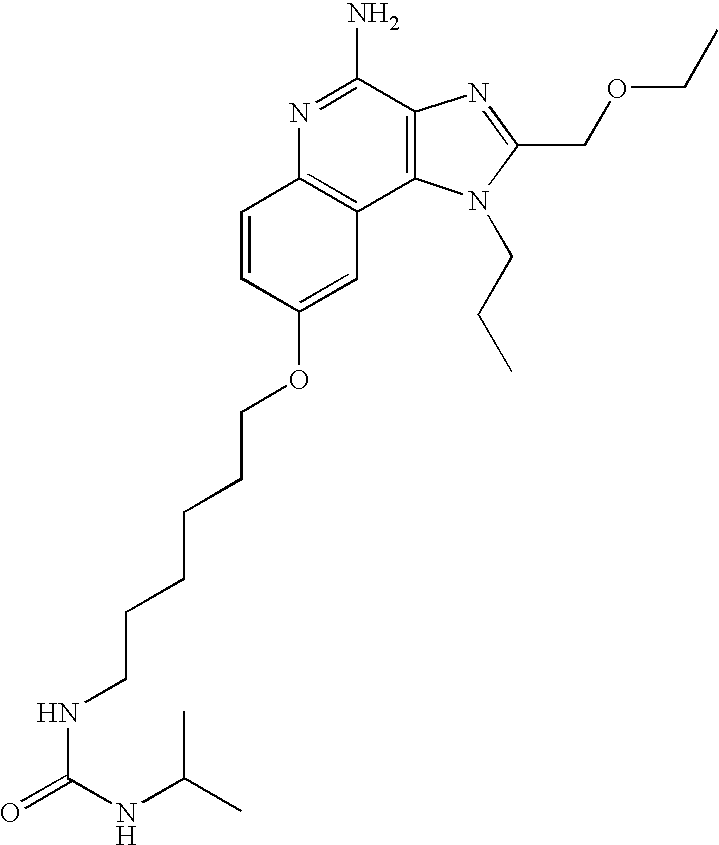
N1=C(N)C2=C(C3=C1C=CC(OCCCCCCNC(NC(C)C)=O)=C3)N(CCC)C(COCC)=N2
